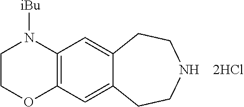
C1COC2=C(N1[iBu])C=C1C(=C2)CCNCC1
